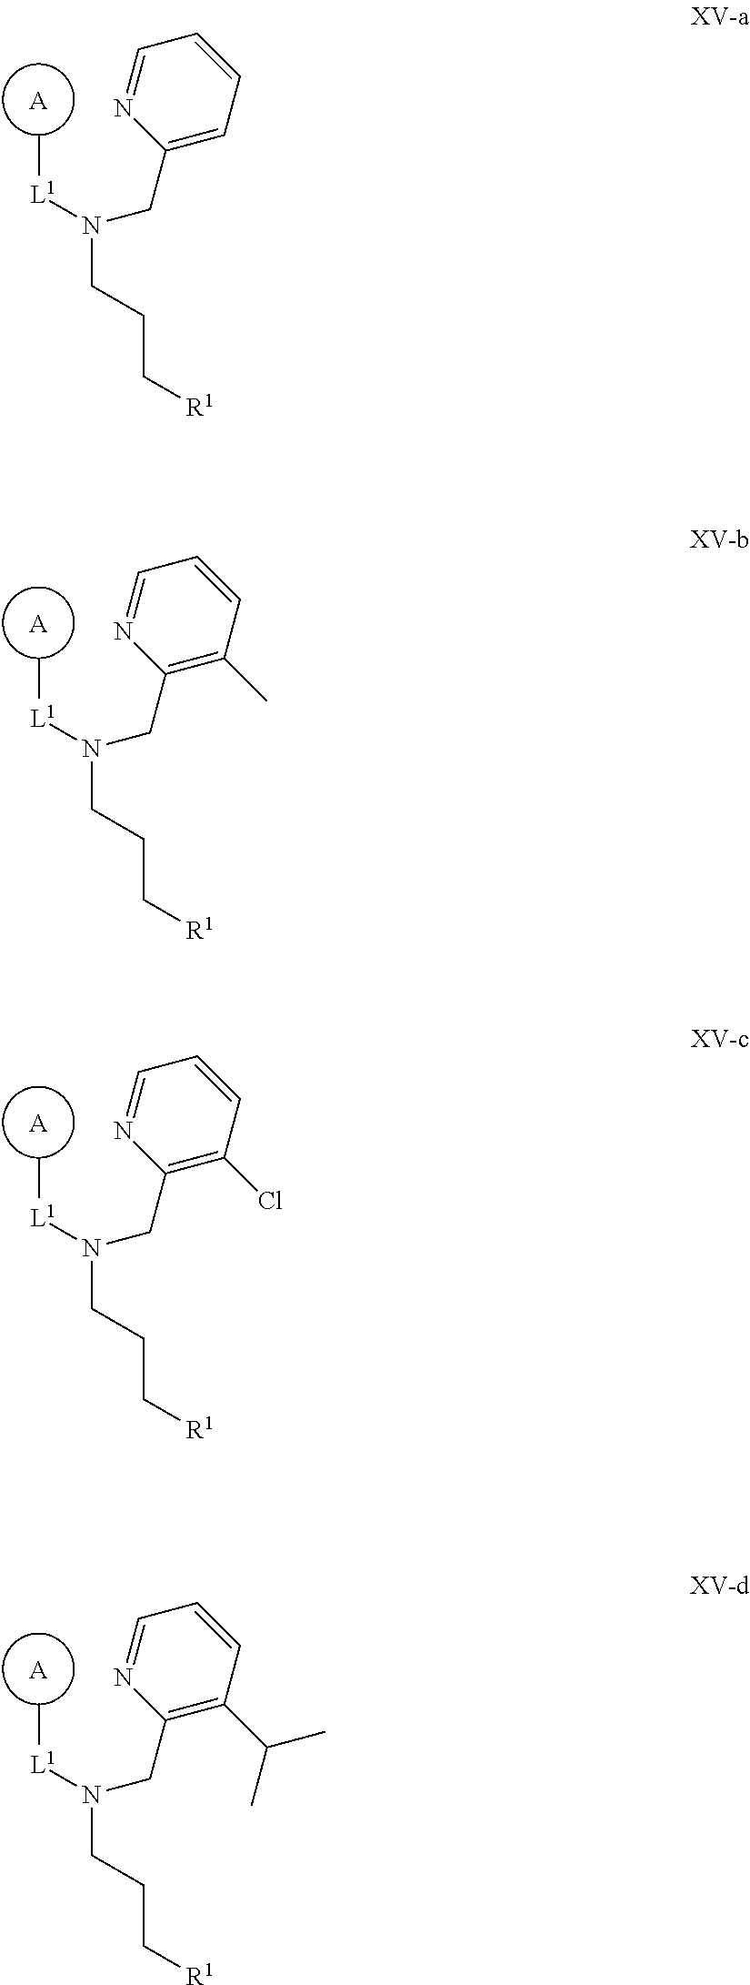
[A].N(CCC[R1])([L1]C)CC1=CC=CC=N1.[A].N(CCC[R1])([L1]C)CC1=C(C)C=CC=N1.[A].N(CCC[R1])([L1]C)CC1=C(Cl)C=CC=N1.[A].N(CCC[R1])([L1]C)CC1=C(C(C)C)C=CC=N1
